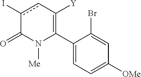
C1(C2=C([Y])cc(I)C(=O)N2[Me])=CC=C([OMe])C=C1Br
